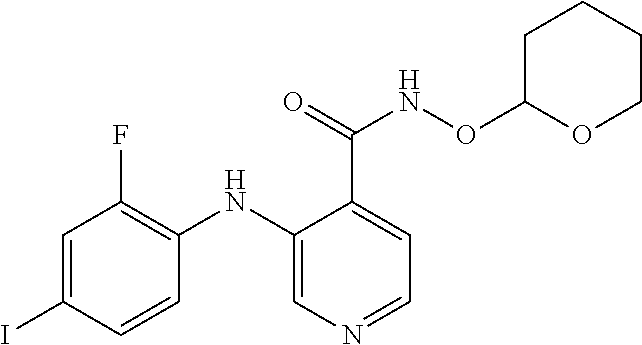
C(C1=CC=NC=C1NC1=C(F)C=C(I)C=C1)(=O)NOC1OCCCC1
